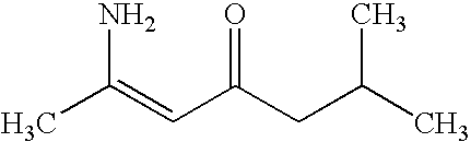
CC(=CC(CC(C)C)=O)N
